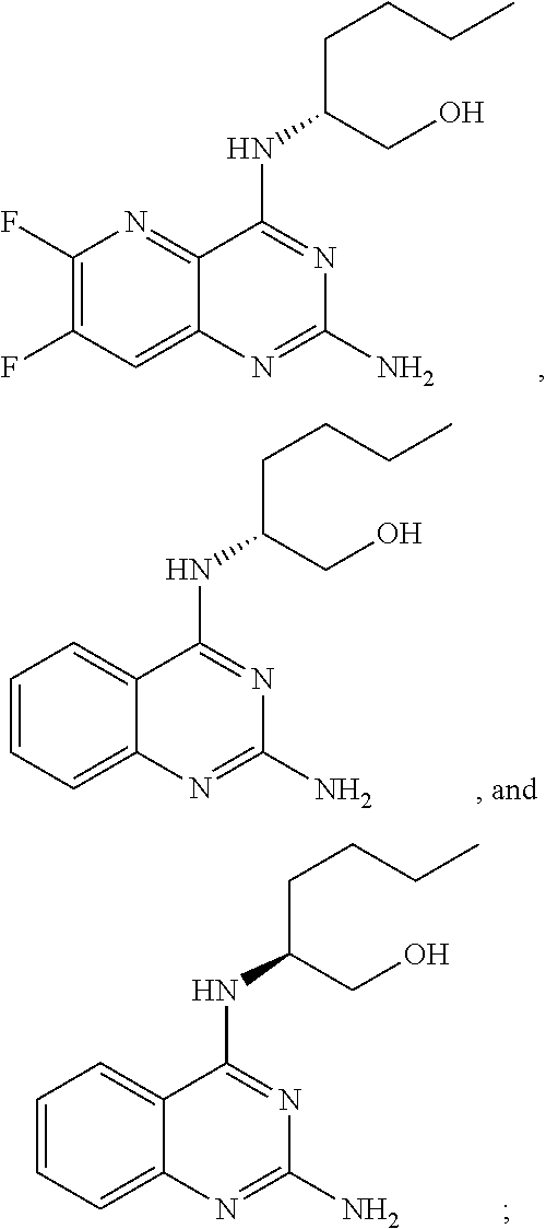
C1(F)=C(F)C=C2C(=N1)C(NC(CCCC)CO)=NC(N)=N2.C1=CC=C2C(=C1)C(NC(CCCC)CO)=NC(N)=N2.C1=CC=C2C(=C1)C(NC(CCCC)CO)=NC(N)=N2
